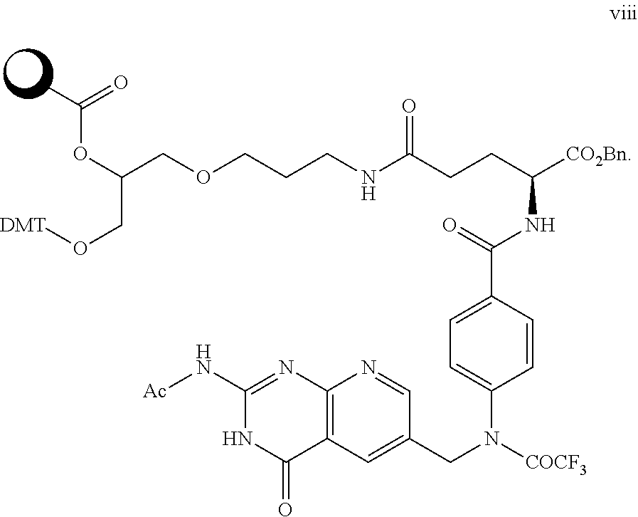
N1=C(N[Ac])NC(=O)C2=C1N=CC(CN([COCF3])C1=CC=C(C(=O)NC([CO2Bn])CCC(NCCCOCC(CO[DMT])OC(C)=O)=O)C=C1)=C2
